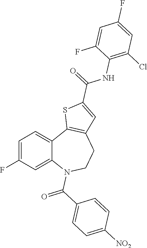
C1=C(F)C=C2C(=C1)C1=C(CCN2C(C2=CC=C([NO2])C=C2)=O)C=C(C(=O)NC2=C(Cl)C=C(F)C=C2F)S1
